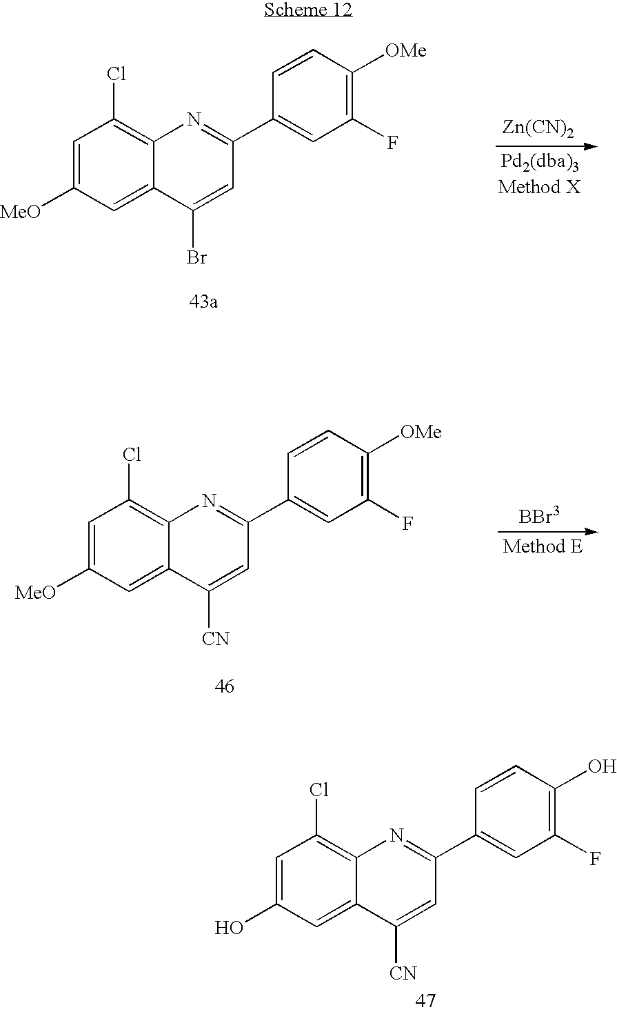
C1=C([MeO])C=C2C(=C1Cl)N=C(C1=CC(F)=C([OMe])C=C1)C=C2Br.[Zn(CN)2].C1=C([MeO])C=C2C(=C1Cl)N=C(C1=CC(F)=C([OMe])C=C1)C=C2[CN].C1=C(O)C=C2C(=C1Cl)N=C(C1=CC(F)=C(O)C=C1)C=C2[CN]
